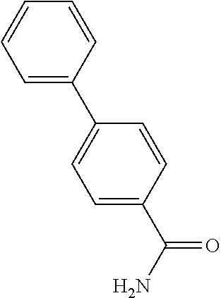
C1=C(C2=CC=C(C(N)=O)C=C2)C=CC=C1
